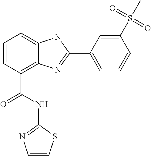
C1=CC(C(NC2=NC=CS2)=O)=C2C(=C1)NC(C1=CC=CC(S(=O)(=O)C)=C1)=N2
